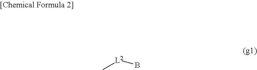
C[L2]B
